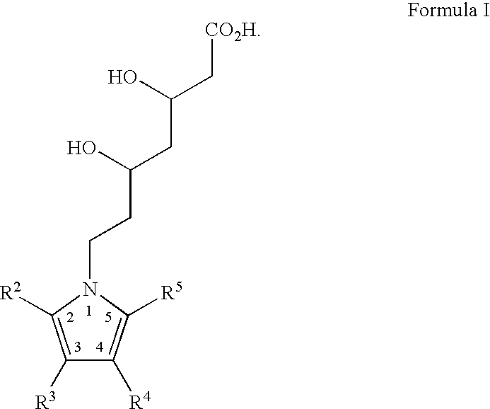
C1([R3])=C([R2])N(CCC(CC(C[CO2H])O)O)C([R5])=C1[R4]
